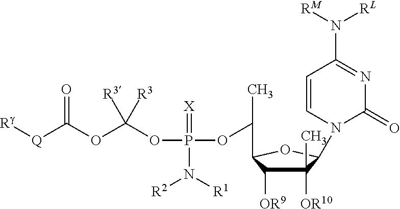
[Rg][Q]C(OC(OP(OC(C1C([OR9])C([OR10])(C)C(N2C(=O)N=C(N([RL])[RM])C=C2)O1)C)(=[X])N([R2])[R1])([R3])[R3])=O
